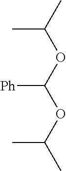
[Ph]C(OC(C)C)OC(C)C
